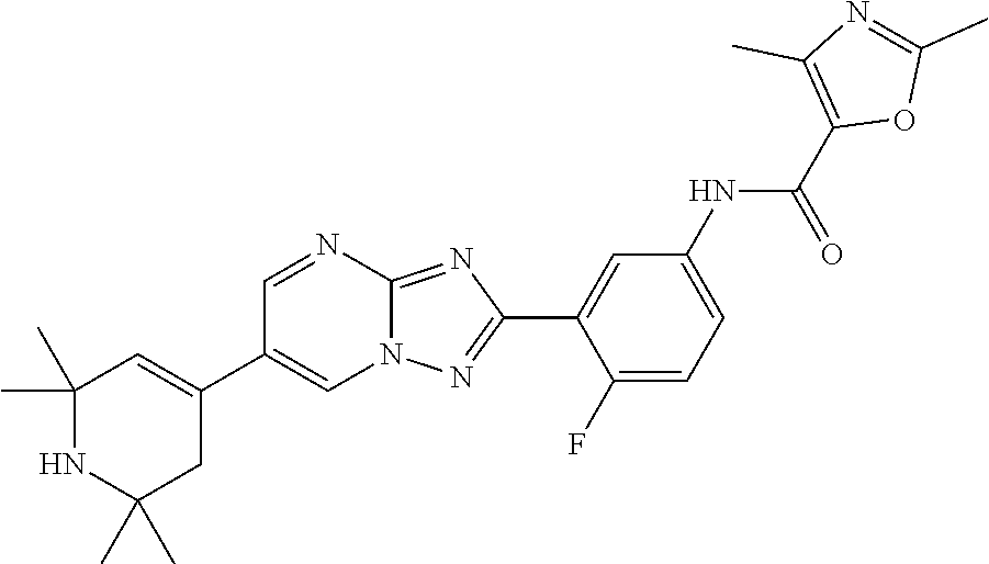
C1(F)=CC=C(NC(C2=C(C)N=C(C)O2)=O)C=C1C1=NN2C(=N1)N=CC(C1=CC(C)(C)NC(C)(C)C1)=C2
